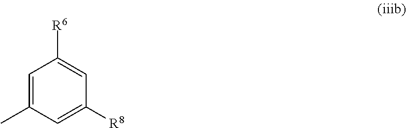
C1=C(C)C=C([R8])C=C1[R6]
